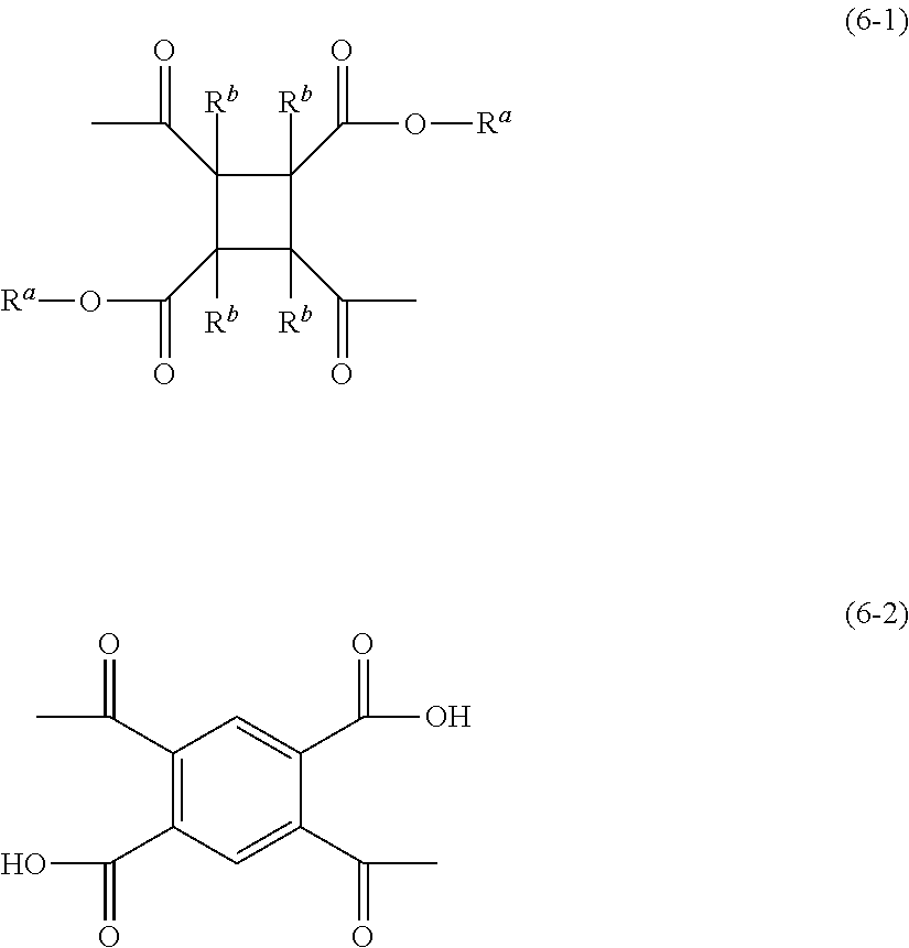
CC(=O)C1([Rb])C(C(O[Ra])=O)([Rb])C(C(C)=O)([Rb])C1(C(O[Ra])=O)[Rb].C1(C(C)=O)=C(C(O)=O)C=C(C(C)=O)C(C(O)=O)=C1
